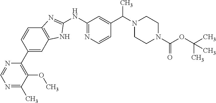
C12=C(C=C(C3=C(OC)C(C)=NC=N3)C=C1)NC(NC1=NC=CC(C(N3CCN(C(OC(C)(C)C)=O)CC3)C)=C1)=N2
